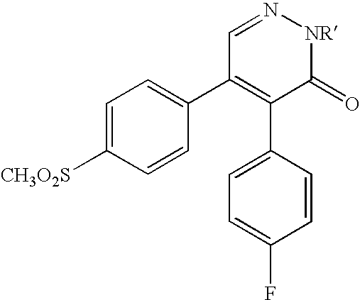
C1=N[NR]C(=O)C(C2=CC=C(F)C=C2)=C1C1=CC=C([CH3O2S])C=C1
